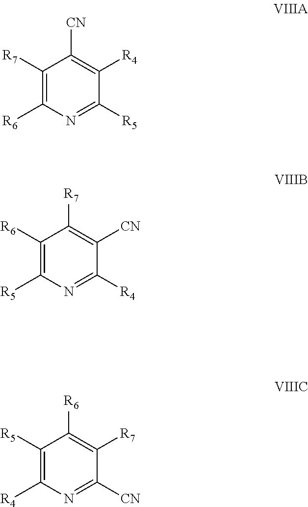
C1([R7])=C([R6])N=C([R5])C([R4])=C1[CN].C1([R6])=C([R5])N=C([R4])C([CN])=C1[R7].C1([R5])=C([R4])N=C([CN])C([R7])=C1[R6]
